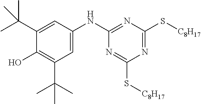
N(C1=CC(C(C)(C)C)=C(O)C(C(C)(C)C)=C1)C1=NC(S[C8H17])=NC(S[C8H17])=N1
